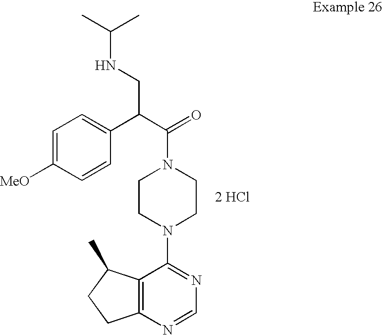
[2 HCl].C12=C(N=CN=C1N1CCN(C(=O)C(C3=CC=C([MeO])C=C3)CNC(C)C)CC1)CCC2C
